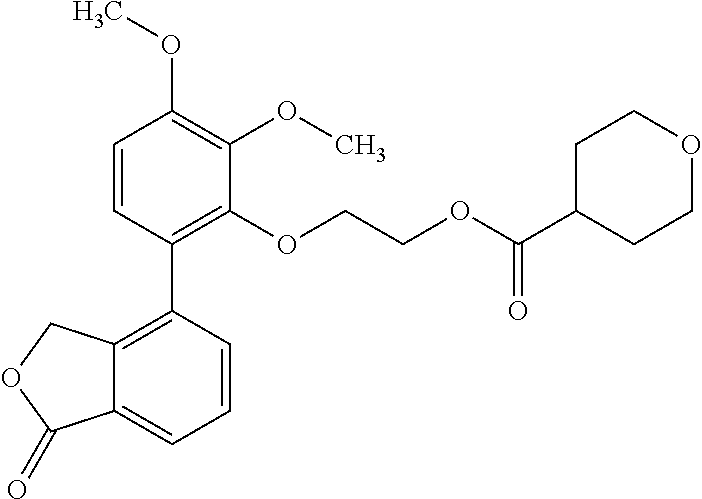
C1=CC(C2=C3C(=CC=C2)C(=O)OC3)=C(OCCOC(C2CCOCC2)=O)C(OC)=C1OC
